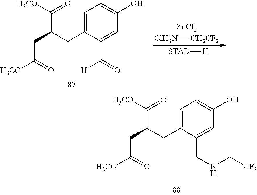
C1=C(CC(CC([H3CO])=O)C([H3CO])=O)C(C(=O)[H])=CC(O)=C1.[ZnCl2].[ClH3N][CH2CF3].[STAB][H].C1=C(CC(CC([H3CO])=O)C([H3CO])=O)C(CNC[CF3])=CC(O)=C1
